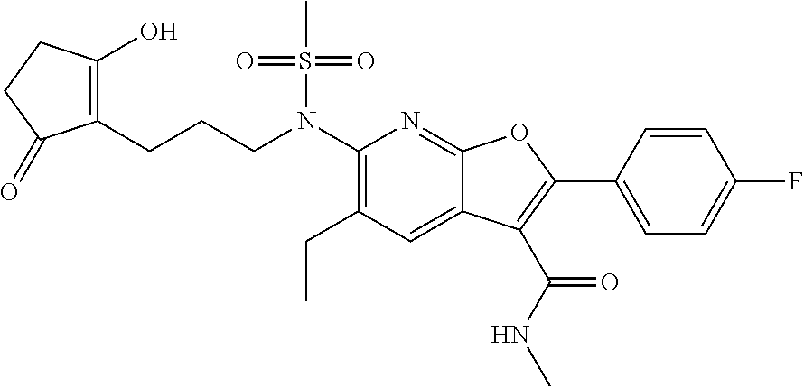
C(CCN(C1=C(CC)C=C2C(=N1)OC(C1=CC=C(F)C=C1)=C2C(NC)=O)S(C)(=O)=O)C1=C(O)CCC1=O
